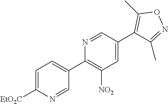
C1=C([EtO2C])N=CC(C2=C([NO2])C=C(C3=C(C)ON=C3C)C=N2)=C1
